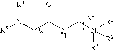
[R5]N(CC(NC[N+]([R1])([R3])[R2])=O)[R4].[X-]
